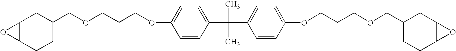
C12C(O1)CC(COCCCOC1=CC=C(C(C)(C)C3=CC=C(OCCCOCC4CCC5C(C4)O5)C=C3)C=C1)CC2
